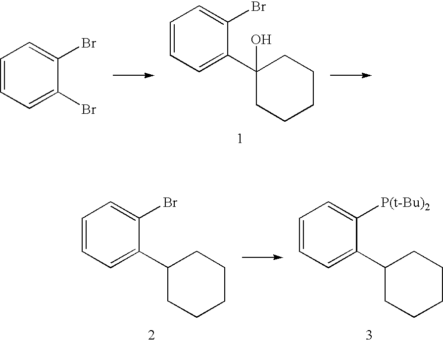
C1=CC=C(C2(O)CCCCC2)C(Br)=C1.C1=CC=C(Br)C(Br)=C1.C1=CC=C(C2CCCCC2)C([P(t-Bu)2])=C1.C1=CC=C(C2CCCCC2)C(Br)=C1
